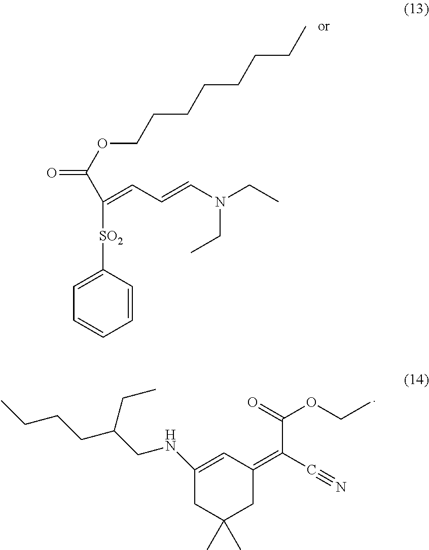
C1=CC([SO2]C(=CC=CN(CC)CC)C(=O)OCCCCCCCC)=CC=C1.C1(NCC(CCCC)CC)=CC(=C(C#N)C(=O)OCC)CC(C)(C)C1
